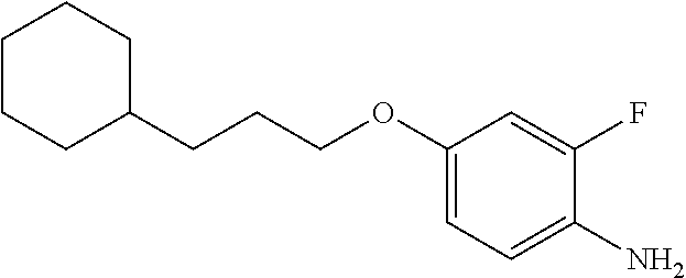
C1(OCCCC2CCCCC2)=CC=C(N)C(F)=C1
